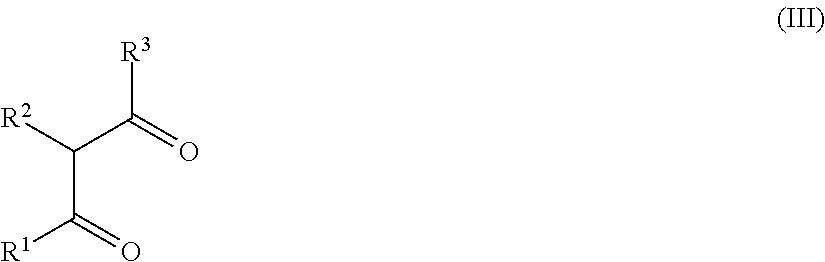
[R2]C(C([R3])=O)C([R1])=O
